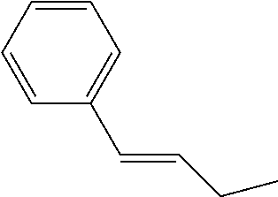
C(=CCC)C1=CC=CC=C1
